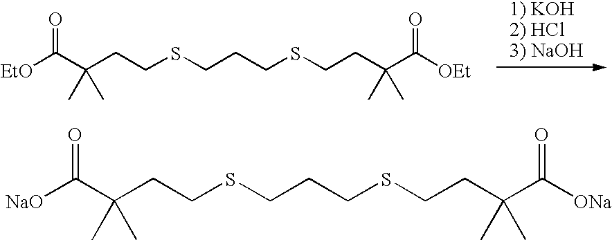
[NaO]C(C(CCSCCCSCCC(C([ONa])=O)(C)C)(C)C)=O.[EtO]C(C(CCSCCCSCCC(C([OEt])=O)(C)C)(C)C)=O
